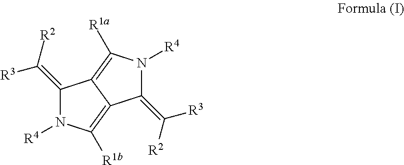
C1(=C([R2])[R3])N([R4])C([R1b])=C2C1=C([R1a])N([R4])C2=C([R2])[R3]
